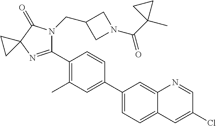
C1(C2=C(C)C=C(C3=CC=C4C(=C3)N=CC(Cl)=C4)C=C2)=NC2(C(=O)N1CC1CN(C(C3(C)CC3)=O)C1)CC2
